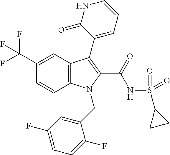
C12=C(C=C(C(F)(F)F)C=C1)C(C1=CC=CNC1=O)=C(C(=O)NS(C1CC1)(=O)=O)N2CC1=CC(F)=CC=C1F
